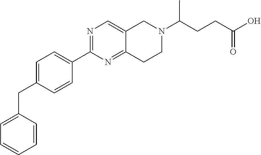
C1=C(CC2=CC=C(C3=NC=C4C(=N3)CCN(C(C)CCC(=O)O)C4)C=C2)C=CC=C1
